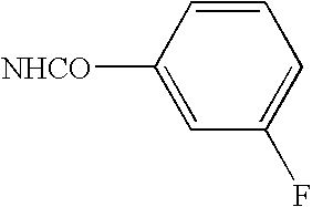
C1=CC([NHCO])=CC(F)=C1
